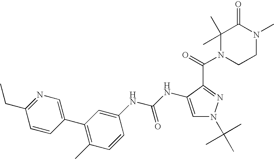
C1=CC(C2=C(C)C=CC(NC(NC3=CN(C(C)(C)C)N=C3C(=O)N3CCN(C)C(=O)C3(C)C)=O)=C2)=CN=C1CC
